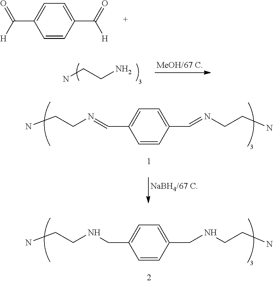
C1=CC(C(=O)[H])=CC=C1C([H])=O.NCCN.C1=CC(C=NCCN)=CC=C1C=NCCN.C1=CC(CNCCN)=CC=C1CNCCN
